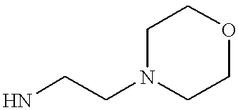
C1N(CCN)CCOC1
